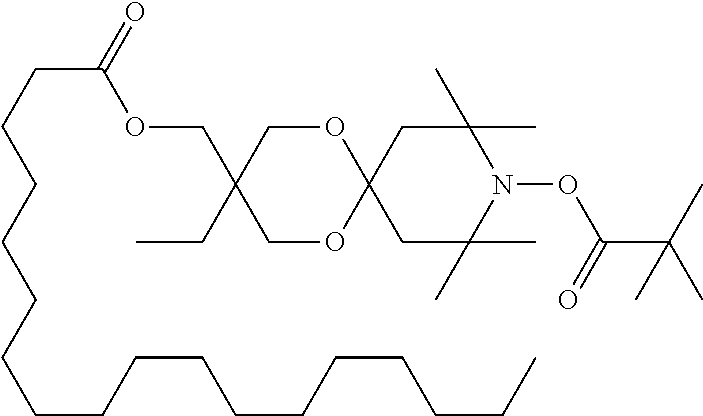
C(CCCCCCCCCCCCCCCC)C(OCC1(CC)COC2(OC1)CC(C)(C)N(OC(=O)C(C)(C)C)C(C)(C)C2)=O
